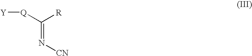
N(=C([Q][Y])[R])[CN]
